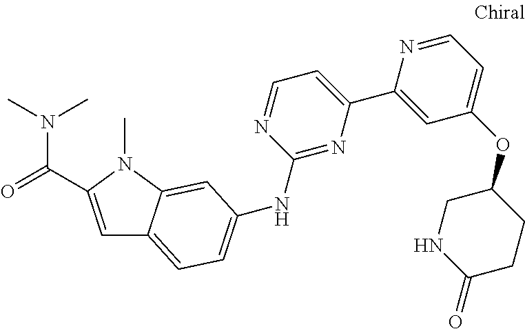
C1=C(C(=O)N(C)C)N(C)C2=CC(NC3=NC(C4=CC(OC5CNC(=O)CC5)=CC=N4)=CC=N3)=CC=C12
